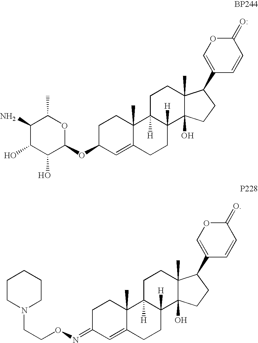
C1(N)C(O)C(O)C(OC2C=C3C(C)(CC2)C2([H])C([H])(CC3)C3(O)C(C)(CC2)C(C2=COC(=O)C=C2)CC3)OC1C.O(N=C1C=C2C(C)(CC1)C1([H])C([H])(CC2)C2(O)C(C)(CC1)C(C1=COC(=O)C=C1)CC2)CCN1CCCCC1
